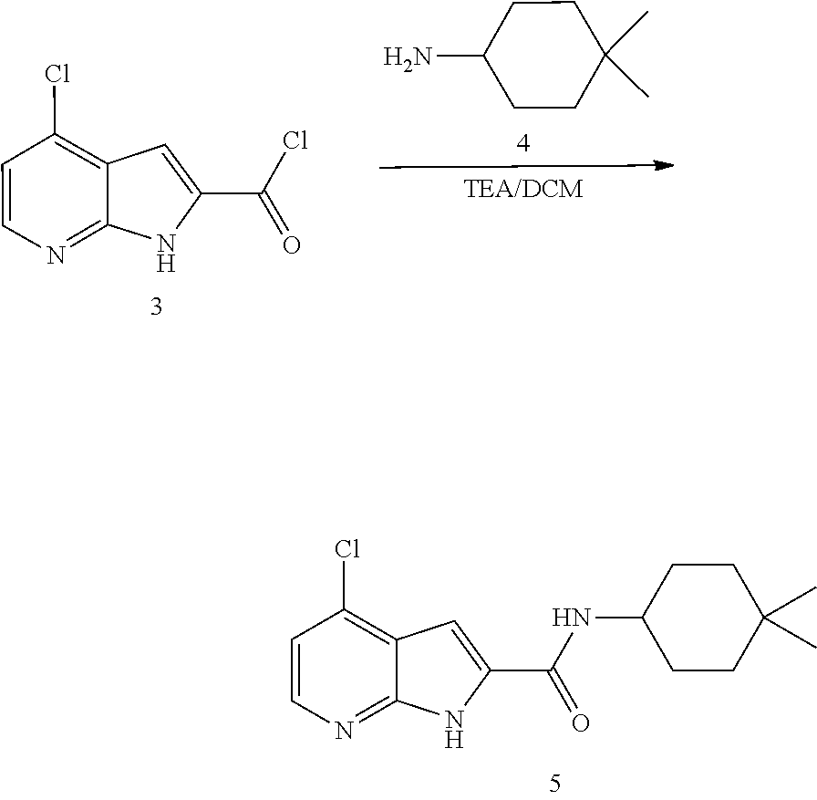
C1CC(N)CCC1(C)C.C12=NC=CC(Cl)=C1C=C(C(Cl)=O)N2.C12=NC=CC(Cl)=C1C=C(C(NC1CCC(C)(C)CC1)=O)N2
